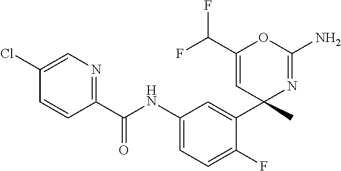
C1(C(NC2=CC=C(F)C(C3(C)N=C(N)OC(C(F)F)=C3)=C2)=O)=NC=C(Cl)C=C1
